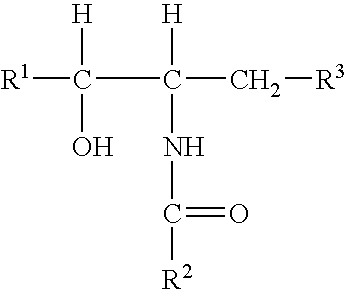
[H]C([R1])(O)C([H])(NC([R2])=O)C[R3]
